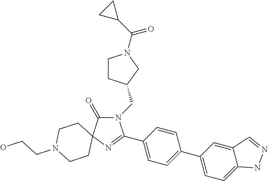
N1(CC2CCN(C(C3CC3)=O)C2)C(=O)C2(N=C1C1=CC=C(C3=CC=C4C(=C3)C=NN4)C=C1)CCN(CCO)CC2
